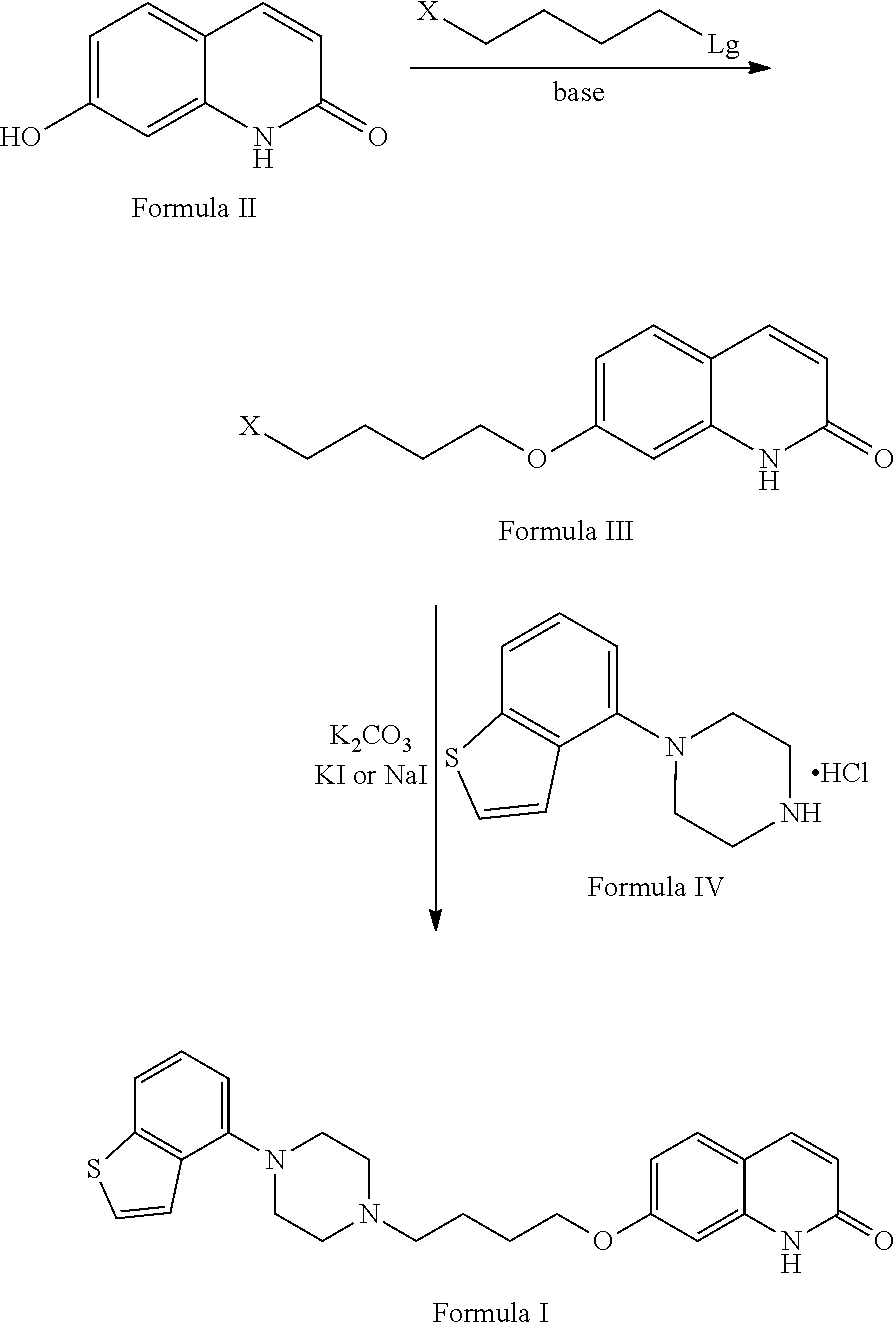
C1=C(O)C=C2C(=C1)C=CC(=O)N2.[X]CCCC[Lg].C1=C(OCCCCN2CCN(C3=CC=CC4=C3C=CS4)CC2)C=C2C(=C1)C=CC(=O)N2.C1=C(OCCCC[X])C=C2C(=C1)C=CC(=O)N2.C1=CC=C(N2CCNCC2)C2=C1SC=C2.Cl
